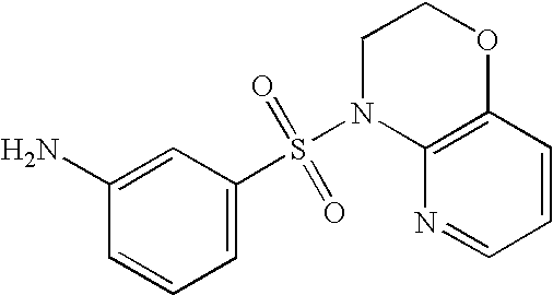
N1(S(C2=CC=CC(N)=C2)(=O)=O)C2=C(OCC1)C=CC=N2
